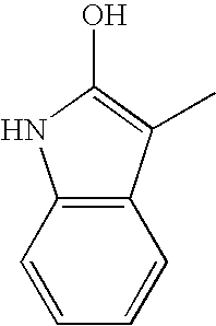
C12=C(C=CC=C1)NC(O)=C2C
